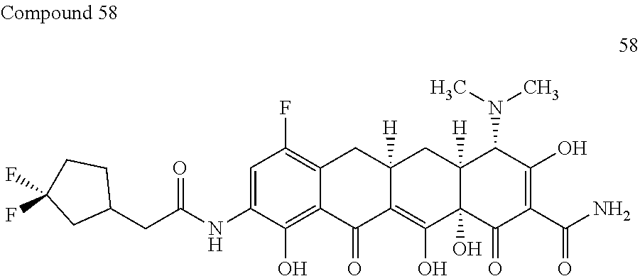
C12=C(F)C=C(NC(CC3CCC(F)(F)C3)=O)C(O)=C1C(=O)C1=C(O)C3(O)C([H])(CC1([H])C2)C(N(C)C)C(O)=C(C(N)=O)C3=O
